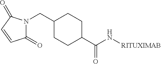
C1(=O)N(CC2CCC(C(=O)N[RITUXIMAB])CC2)C(=O)C=C1
